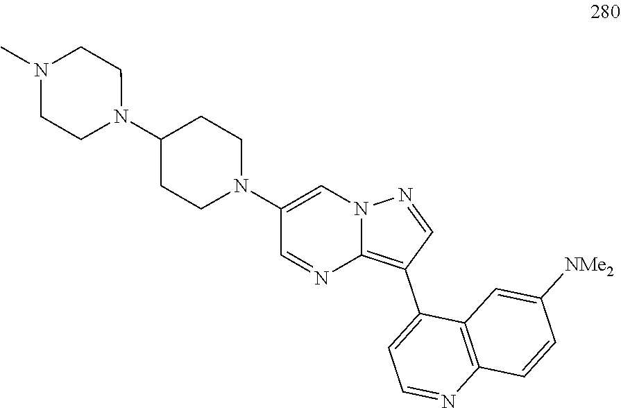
C1(N2CCC(N3CCN(C)CC3)CC2)=CN2C(=C(C3=CC=NC4=C3C=C([NMe2])C=C4)C=N2)N=C1
